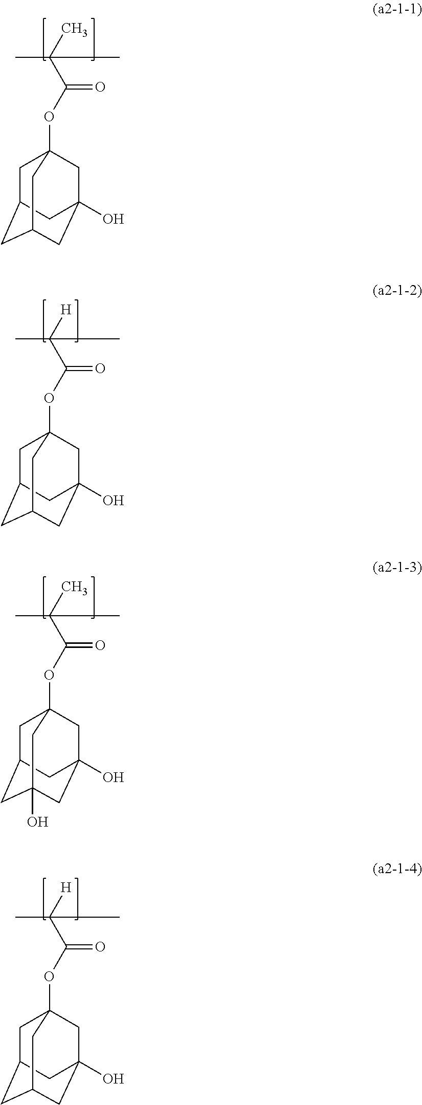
CC(C)(C)C(OC12CC3CC(CC(O)(C1)C3)C2)=O.CC([H])(C)C(OC12CC3CC(CC(O)(C1)C3)C2)=O.CC(C)(C)C(OC12CC3CC(O)(CC(O)(C1)C3)C2)=O.CC([H])(C)C(OC12CC3CC(CC(O)(C1)C3)C2)=O
